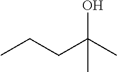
C(CC(C)(O)C)C
